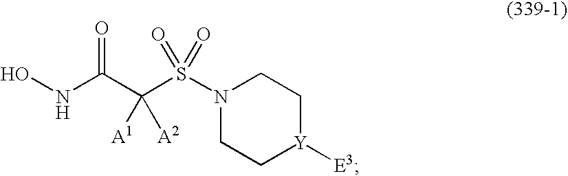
ONC(C(S(N1CC[Y]([E3])CC1)(=O)=O)([A1])[A2])=O
